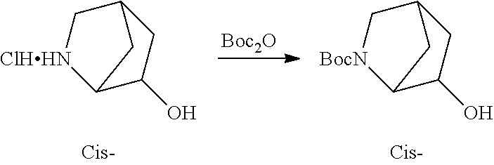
C12C(O)CC(C[ClHHN]1)C2.C12C(O)CC(C[BocN]1)C2.[Boc2O]
